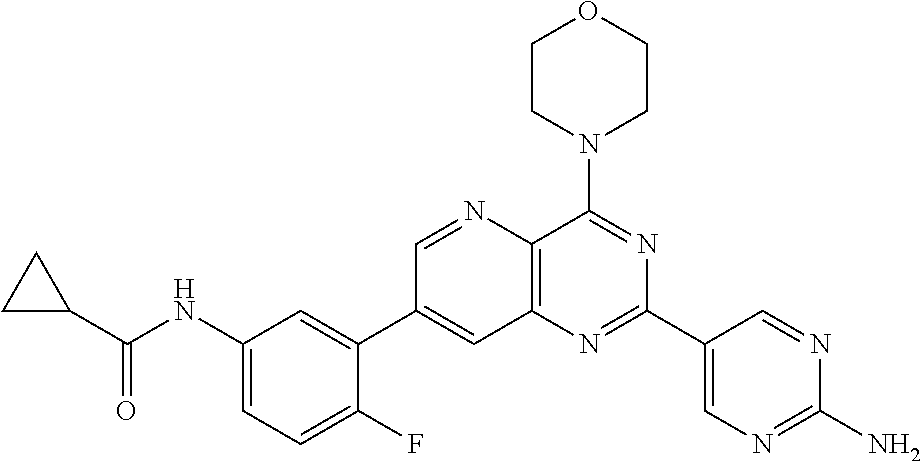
C1(NC(C2CC2)=O)=CC=C(F)C(C2=CC3=C(N=C2)C(N2CCOCC2)=NC(C2=CN=C(N)N=C2)=N3)=C1
